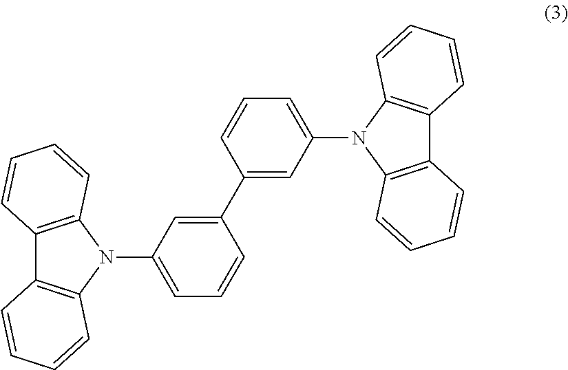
C12=C(N(C3=CC=CC(C4=CC(N5C6=C(C7=C5C=CC=C7)C=CC=C6)=CC=C4)=C3)C3=C1C=CC=C3)C=CC=C2
